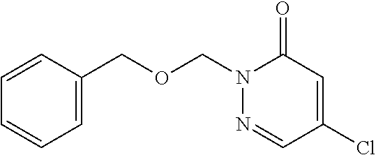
C1=C(COCN2N=CC(Cl)=CC2=O)C=CC=C1
